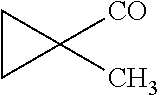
C1CC1([CO])C
